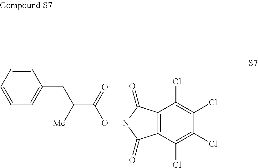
C1(Cl)=C(Cl)C(Cl)=C(Cl)C2=C1C(=O)N(OC(C([Me])CC1=CC=CC=C1)=O)C2=O
